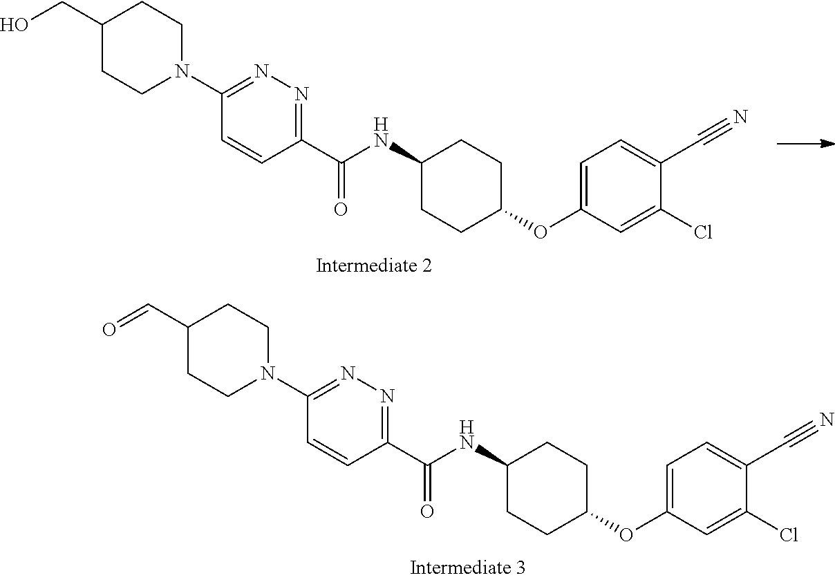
C1(C=O)CCN(C2=NN=C(C(=O)NC3CCC(OC4=CC=C(C#N)C(Cl)=C4)CC3)C=C2)CC1.C1(CO)CCN(C2=NN=C(C(=O)NC3CCC(OC4=CC=C(C#N)C(Cl)=C4)CC3)C=C2)CC1
